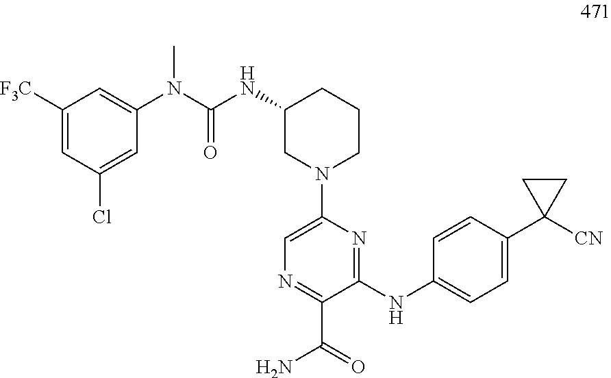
C(=O)(N)C1=NC=C(N2CCCC(NC(=O)N(C)C3=CC([F3C])=CC(Cl)=C3)C2)N=C1NC1=CC=C(C2([CN])CC2)C=C1
